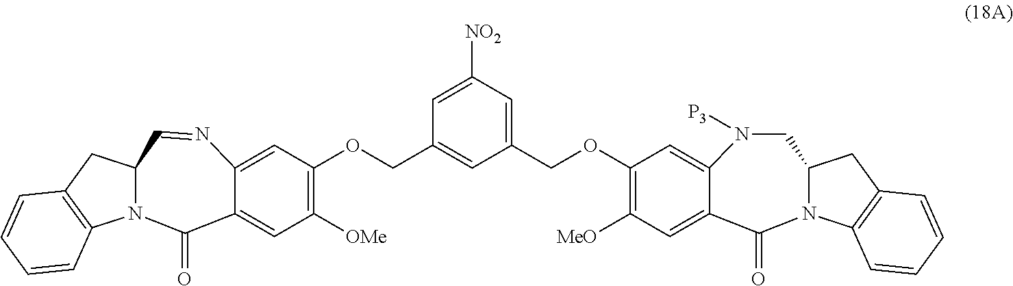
O(CC1=CC(COC2=C([MeO])C=C3C(=C2)N([P3])CC2N(C3=O)C3=C(C2)C=CC=C3)=CC([NO2])=C1)C1=C([OMe])C=C2C(=C1)N=CC1N(C2=O)C2=C(C1)C=CC=C2
